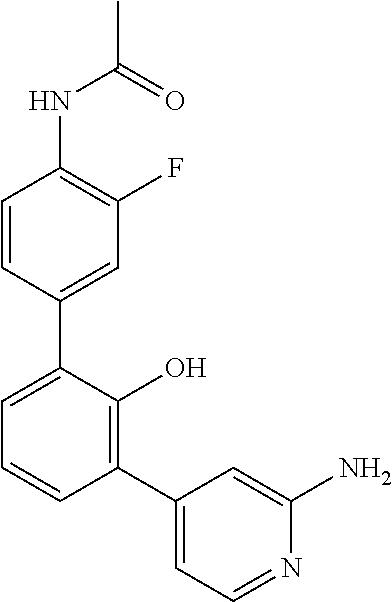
C1(NC(C)=O)=C(F)C=C(C2=CC=CC(C3=CC=NC(N)=C3)=C2O)C=C1
